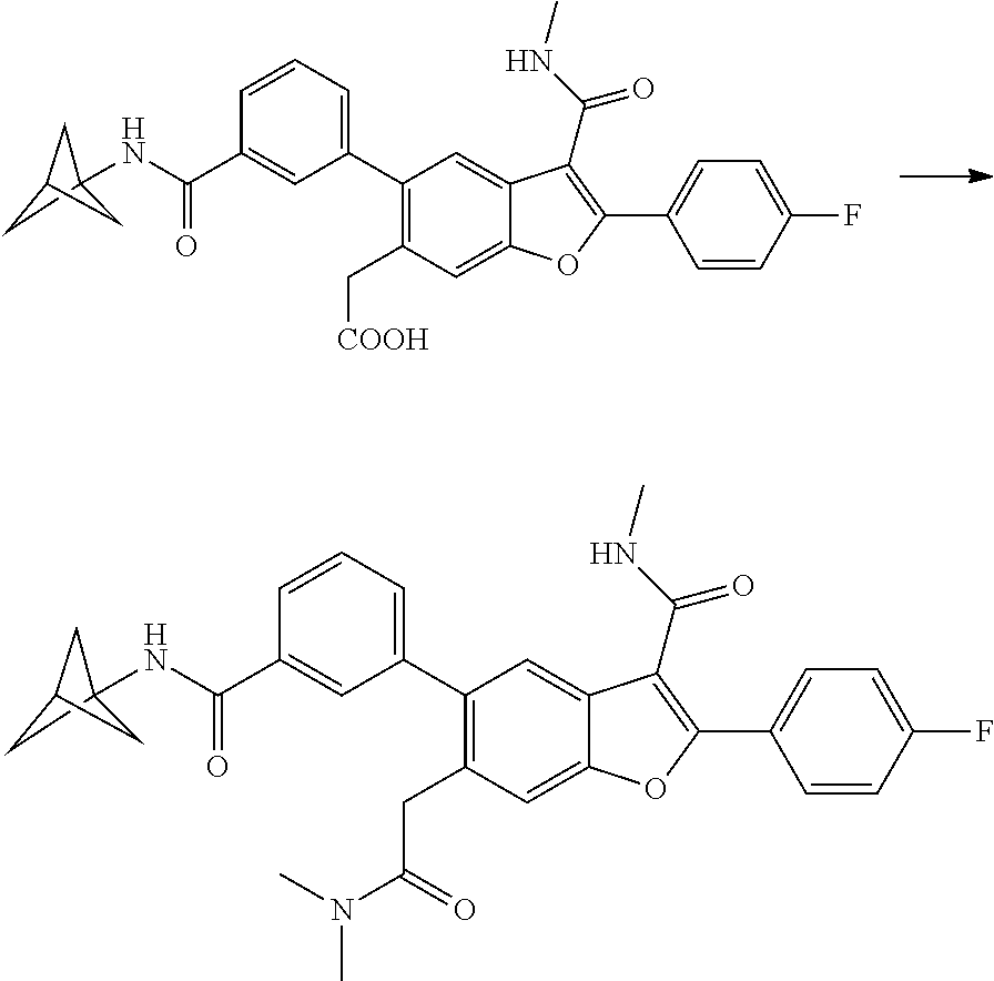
C1(C2=CC=CC(C(=O)NC34CC(C3)C4)=C2)=C(C[COOH])C=C2C(=C1)C(C(=O)NC)=C(C1=CC=C(F)C=C1)O2.C1(C2=CC=CC(C(=O)NC34CC(C3)C4)=C2)=C(CC(=O)N(C)C)C=C2C(=C1)C(C(=O)NC)=C(C1=CC=C(F)C=C1)O2
